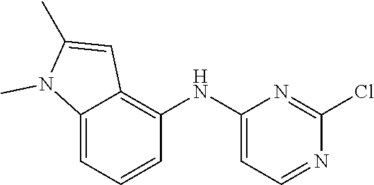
C12=CC=CC(NC3=CC=NC(Cl)=N3)=C1C=C(C)N2C
